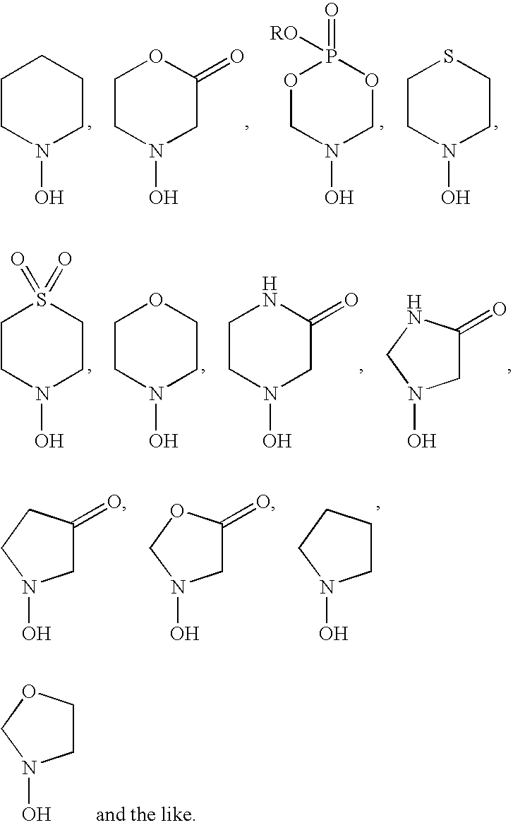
C1CN(O)CCC1.C1CN(O)CC(=O)O1.O1CN(O)COP1(=O)[RO].C1CN(O)CCS1.C1CN(O)CCS1(=O)=O.C1CN(O)CCO1.C1CN(O)CC(=O)N1.C1C(=O)NCN1O.C1CCCN1O.C1C(=O)CCN1O.C1C(=O)OCN1O.C1COCN1O
